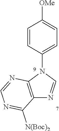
C1=CC(N2C3=C(N=C2)C([N(Boc)2])=NC=N3)=CC=C1[OMe]
